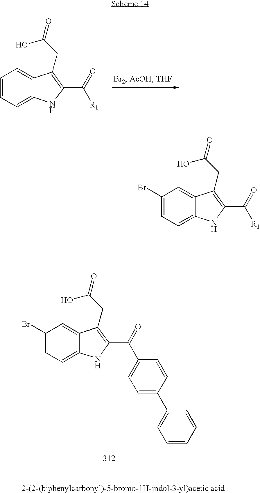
C1(Br)=CC=C2C(=C1)C(CC(O)=O)=C(C(=O)[R1])N2.C1=CC=C2C(=C1)C(CC(O)=O)=C(C(=O)[R1])N2.C1(Br)=CC=C2C(=C1)C(CC(O)=O)=C(C(C1=CC=C(C3=CC=CC=C3)C=C1)=O)N2
